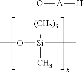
CO[Si](C)([(CH2)3]O[A][H])C
